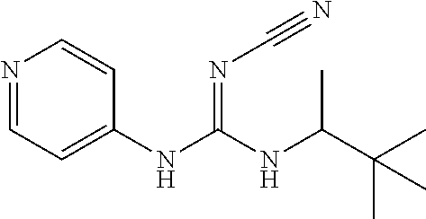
N1=CC=C(NC(NC(C(C)(C)C)C)=NC#N)C=C1
